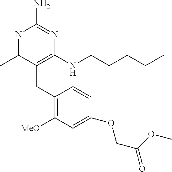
C1(CC2=C([MeO])C=C(OCC(OC)=O)C=C2)=C(NCCCCC)N=C(N)N=C1C
